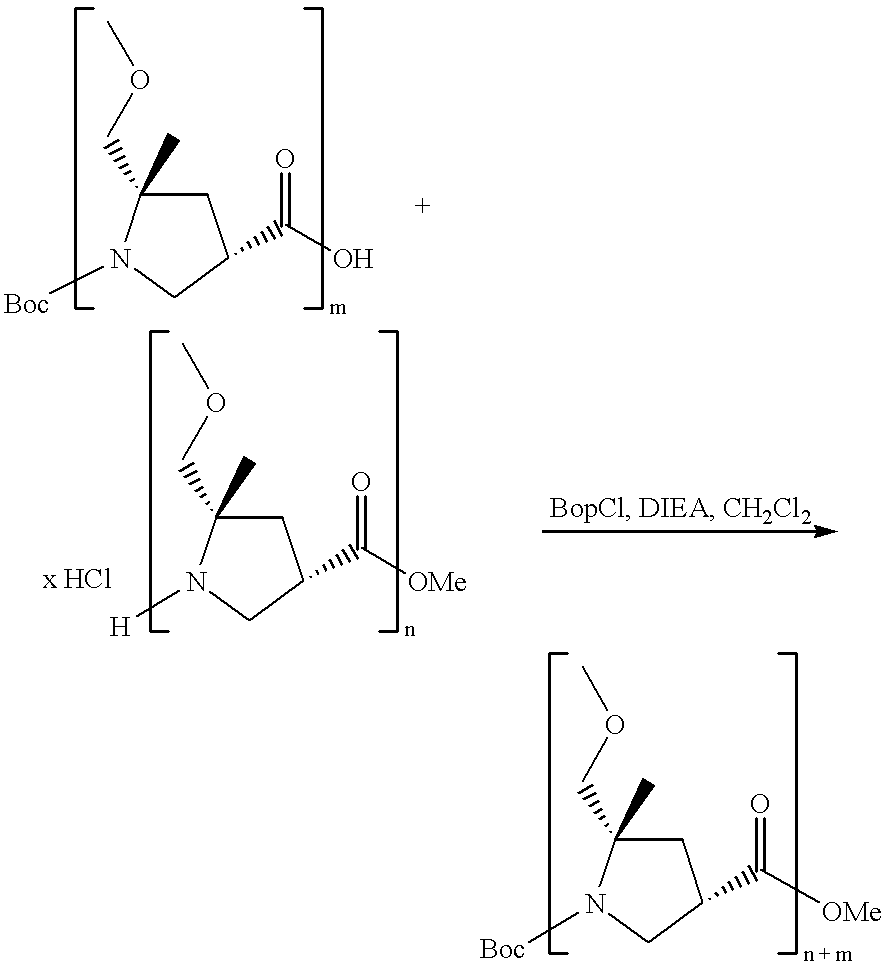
C1C(COC)(C)N([Boc])CC1C(O)=O.C1C(COC)(C)N([Boc])CC1C([OMe])=O.C1C(COC)(C)N([H])CC1C([OMe])=O
